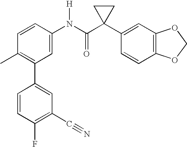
C1=CC(N(C(C2(C3=CC4=C(C=C3)OCO4)CC2)=O)[H])=CC(C2=CC(C#N)=C(F)C=C2)=C1C
